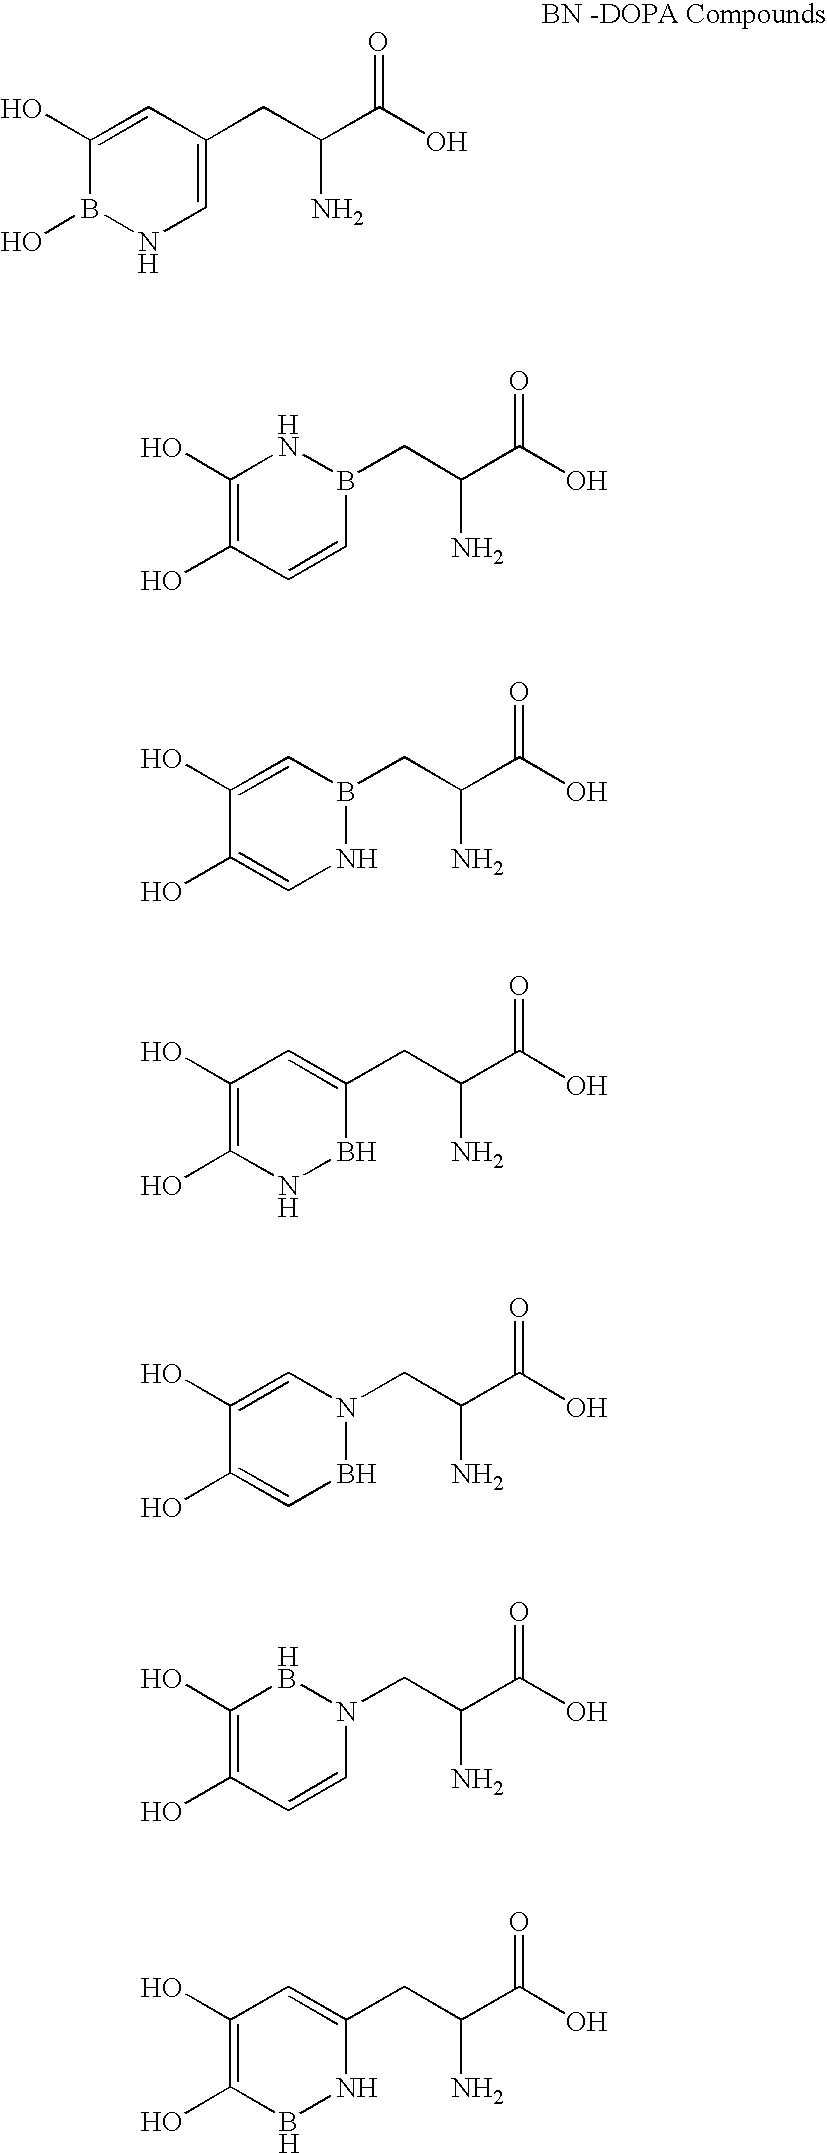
C1(O)=CC(CC(C(O)=O)N)=CNB1O.C1(O)=C(O)C=CB(CC(C(O)=O)N)N1.C1(O)=CB(CC(C(O)=O)N)NC=C1O.C1(O)=C(O)NBC(CC(C(O)=O)N)=C1.C1(O)=CN(CC(C(O)=O)N)BC=C1O.C1(O)=C(O)C=CN(CC(C(O)=O)N)B1.C1(O)=C(O)BNC(CC(C(O)=O)N)=C1
